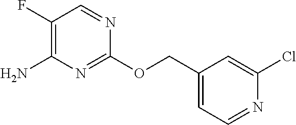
NC1=C(F)C=NC(OCC2=CC=NC(Cl)=C2)=N1
